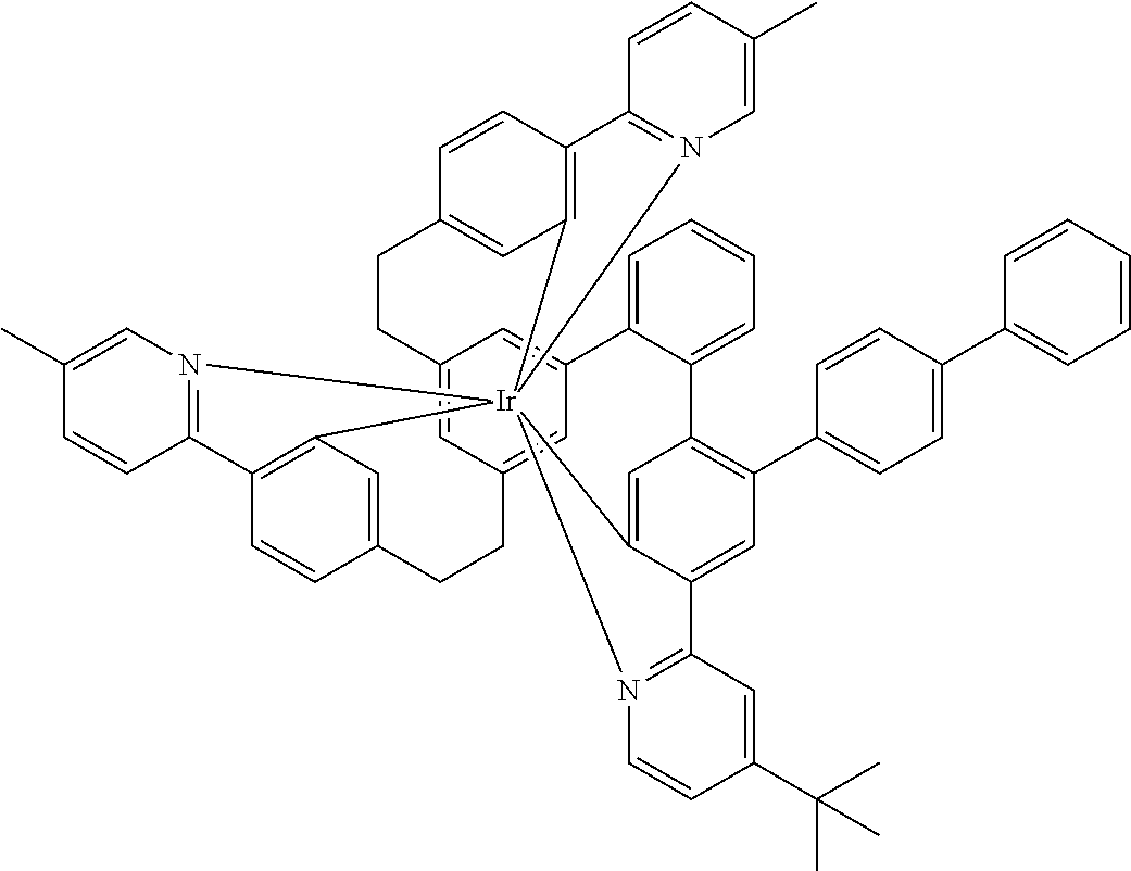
C12=CC3=CC(=C1)C1=CC=CC=C1C1=C(C4=CC=C(C5=CC=CC=C5)C=C4)C=C4C(=C1)[Ir]15(C6=C(C=CC(=C6)CC3)C3=N1C=C(C)C=C3)(C1=C(C=CC(=C1)CC2)C1=N5C=C(C)C=C1)N1=C4C=C(C(C)(C)C)C=C1
